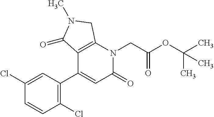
C1=C(Cl)C=CC(Cl)=C1C1=CC(=O)N(CC(OC(C)(C)C)=O)C2=C1C(=O)N(C)C2
